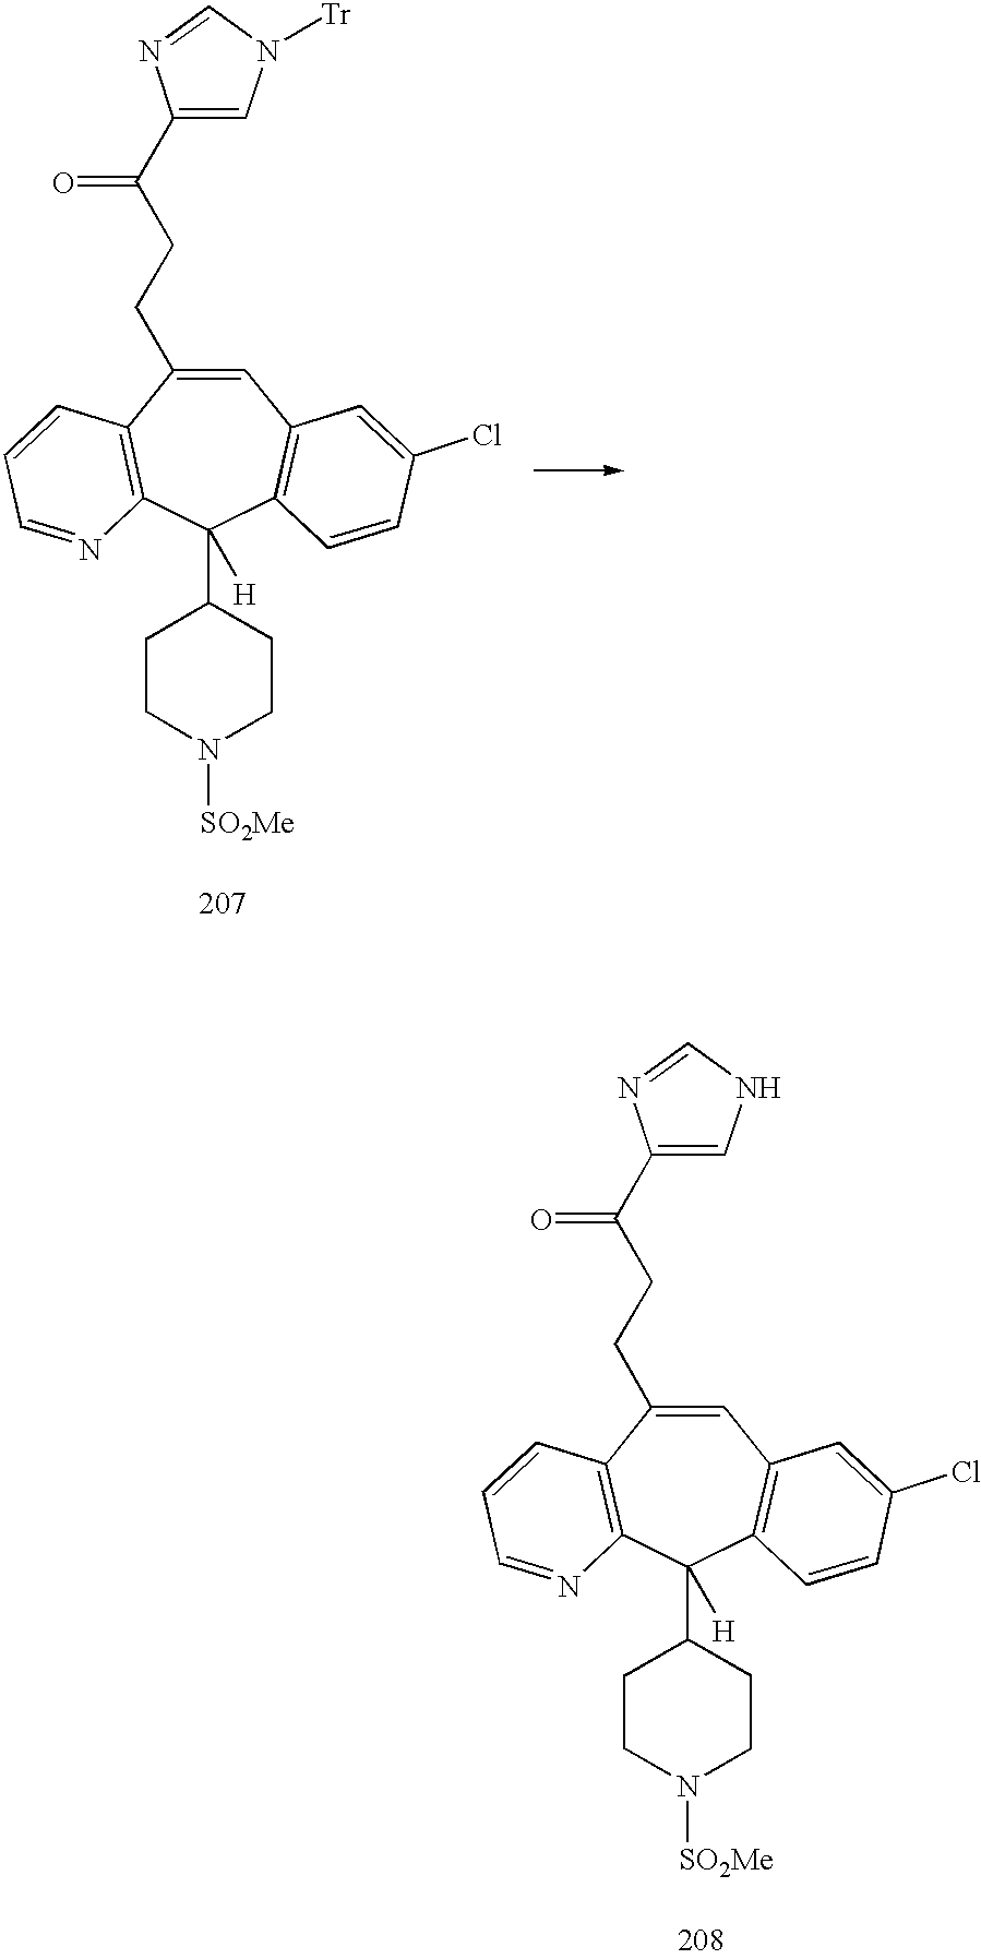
C1=C(CCC(C2=CNC=N2)=O)C2=C(C(C3CCN([SO2Me])CC3)([H])C3=C1C=C(Cl)C=C3)N=CC=C2.C1=C(CCC(C2=CN([Tr])C=N2)=O)C2=C(C(C3CCN([SO2Me])CC3)([H])C3=C1C=C(Cl)C=C3)N=CC=C2
